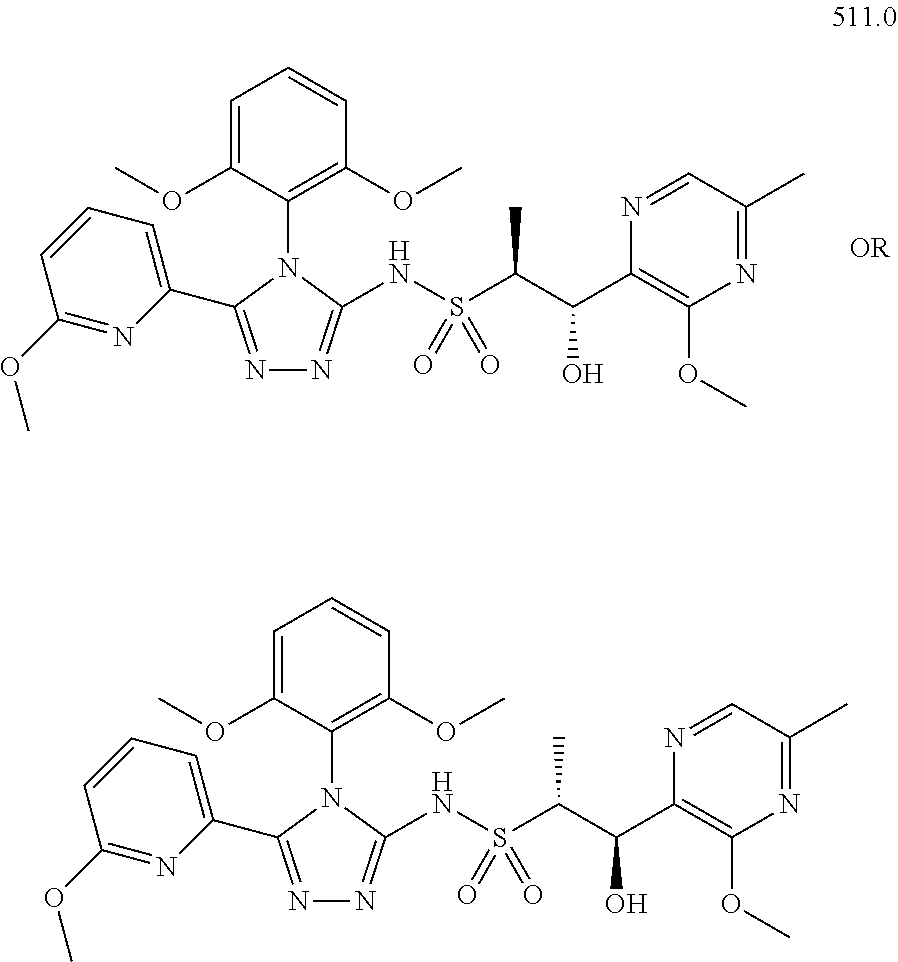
N1=C(C2=CC=CC(OC)=N2)N(C2=C(OC)C=CC=C2OC)C(NS(C(C(C2=C(OC)N=C(C)C=N2)O)C)(=O)=O)=N1.N1=C(C2=CC=CC(OC)=N2)N(C2=C(OC)C=CC=C2OC)C(NS(C(C(C2=C(OC)N=C(C)C=N2)O)C)(=O)=O)=N1
